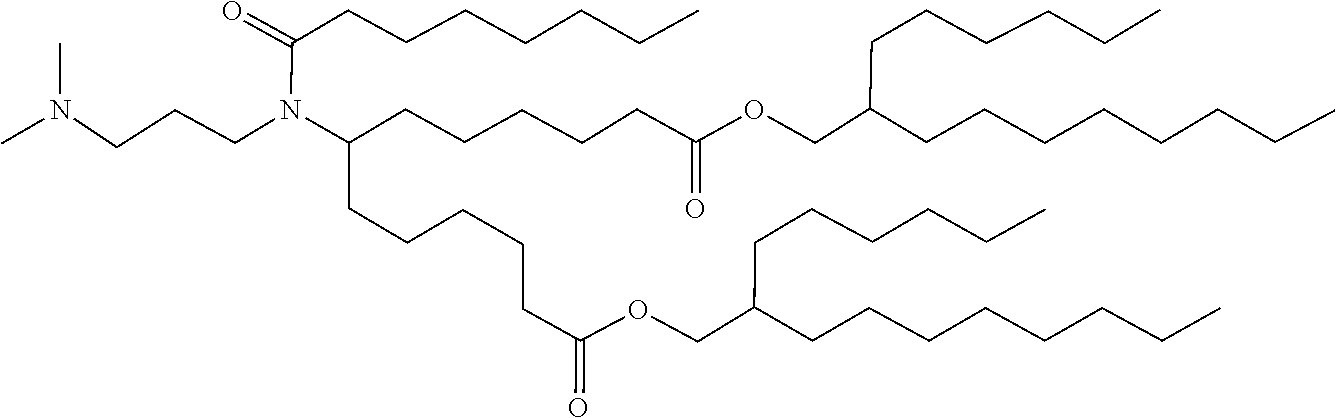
O=C(N(CCCN(C)C)C(CCCCCC(=O)OCC(CCCCCCCC)CCCCCC)CCCCCC(OCC(CCCCCCCC)CCCCCC)=O)CCCCCCC
